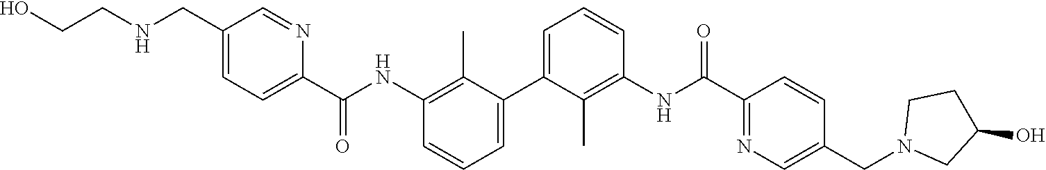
C1=C(C2=CC=CC(NC(C3=CC=C(CNCCO)C=N3)=O)=C2C)C(C)=C(NC(C2=NC=C(CN3CC(O)CC3)C=C2)=O)C=C1
